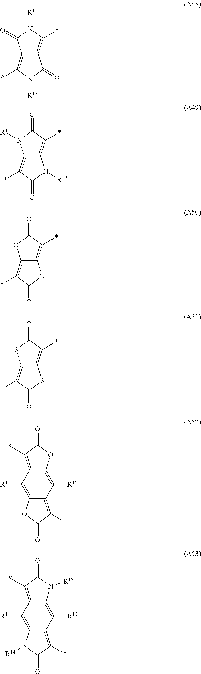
O=C1N([R11])C(*)=C2C(=O)N([R12])C(*)=C12.[R11]N1C(=O)C(*)=C2N([R12])C(=O)C(*)=C12.C1(*)=C2OC(=O)C(*)=C2OC1=O.C1(*)=C2SC(=O)C(*)=C2SC1=O.C1(*)=C2C(=C([R12])C3=C(*)C(=O)OC3=C2[R11])OC1=O.C1(*)=C2C(=C([R12])C3=C(*)C(=O)N([R14])C3=C2[R11])N([R13])C1=O
